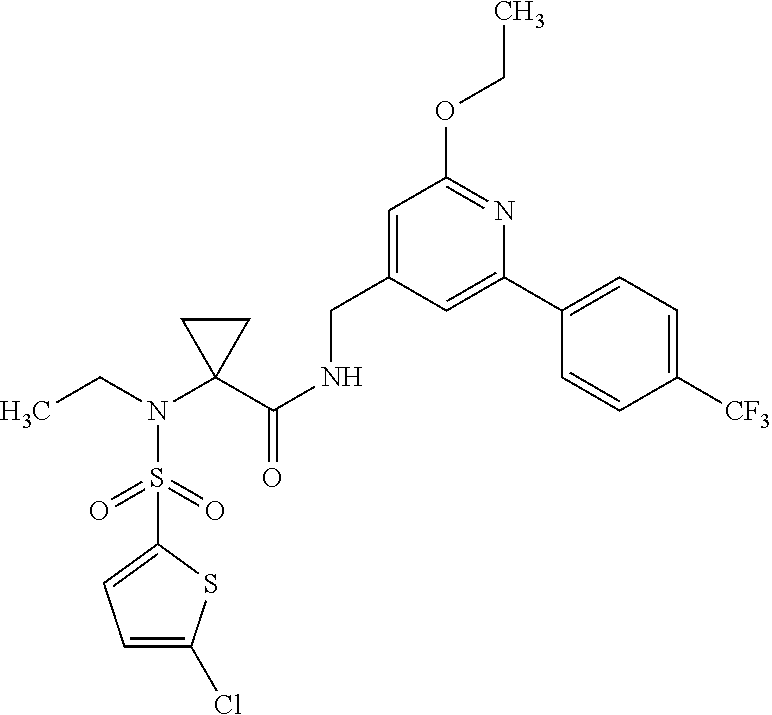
CCN(C1(C(NCC2=CC(OCC)=NC(C3=CC=C([CF3])C=C3)=C2)=O)CC1)S(=O)(=O)C1=CC=C(Cl)S1
